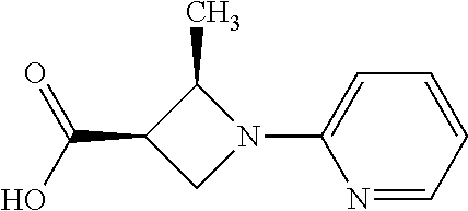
N1(C2=CC=CC=N2)C(C)C(C(O)=O)C1
